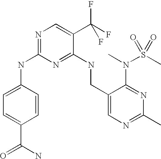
C1(CNC2=NC(NC3=CC=C(C(N)=O)C=C3)=NC=C2C(F)(F)F)=CN=C(C)N=C1N(C)S(C)(=O)=O
